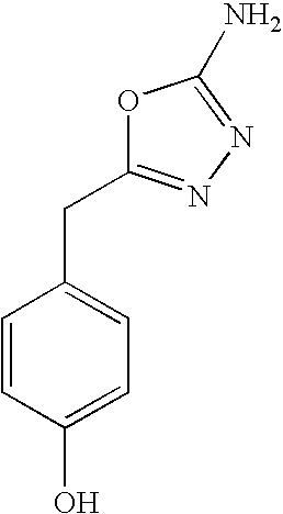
C1=CC(O)=CC=C1CC1=NN=C(N)O1
